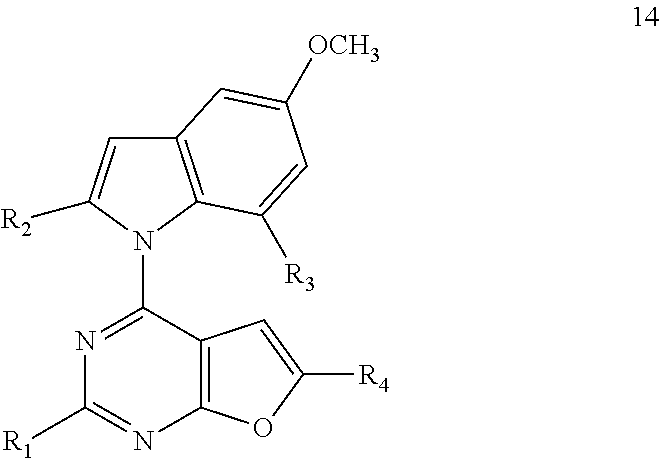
N1(C2=NC([R1])=NC3=C2C=C([R4])O3)C2=C(C=C1[R2])C=C([OCH3])C=C2[R3]
